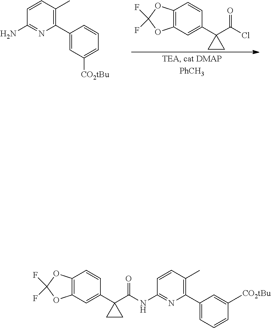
C12=C(C=C(C3(C(Cl)=O)CC3)C=C1)OC(F)(F)O2.C1=CC(C)=C(C2=CC([CO2tBu])=CC=C2)N=C1N.C12=C(C=C(C3(C(=O)NC4=NC(C5=CC=CC([CO2tBu])=C5)=C(C)C=C4)CC3)C=C1)OC(F)(F)O2
